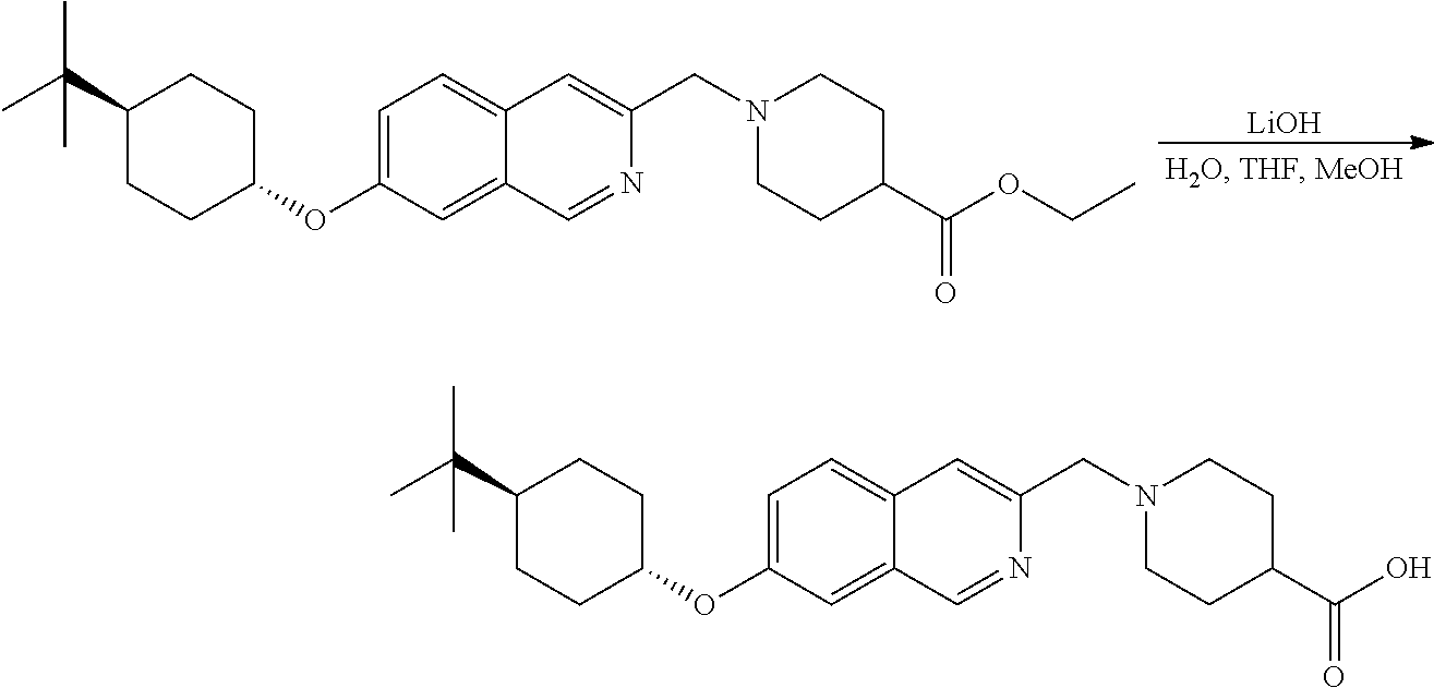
C1=C(OC2CCC(C(C)(C)C)CC2)C=C2C(=C1)C=C(CN1CCC(C(=O)OCC)CC1)N=C2.[LiOH].C1=C(OC2CCC(C(C)(C)C)CC2)C=C2C(=C1)C=C(CN1CCC(C(=O)O)CC1)N=C2
